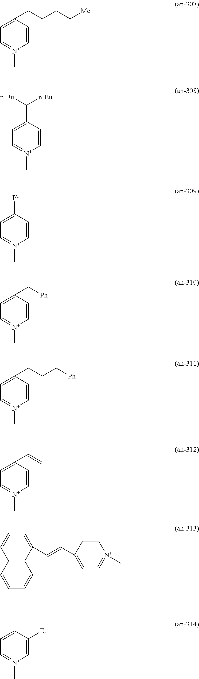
C1=CC(CCCC[Me])=CC=[N+]1C.C1=CC(C([n-Bu])[n-Bu])=CC=[N+]1C.C1=CC([Ph])=CC=[N+]1C.C1=CC(C[Ph])=CC=[N+]1C.C1=CC(CCC[Ph])=CC=[N+]1C.C1=CC(C=C)=CC=[N+]1C.C12=C(C(C=CC3=CC=[N+](C)C=C3)=CC=C1)C=CC=C2.C1=C([Et])C=CC=[N+]1C
